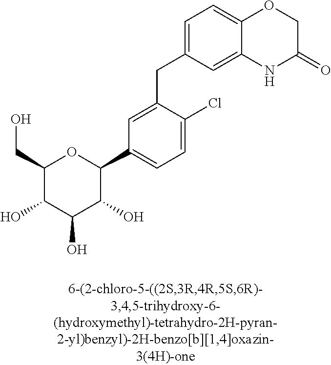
C1(CO)C(O)C(O)C(O)C(C2=CC=C(Cl)C(CC3=CC=C4C(=C3)NC(=O)CO4)=C2)O1
